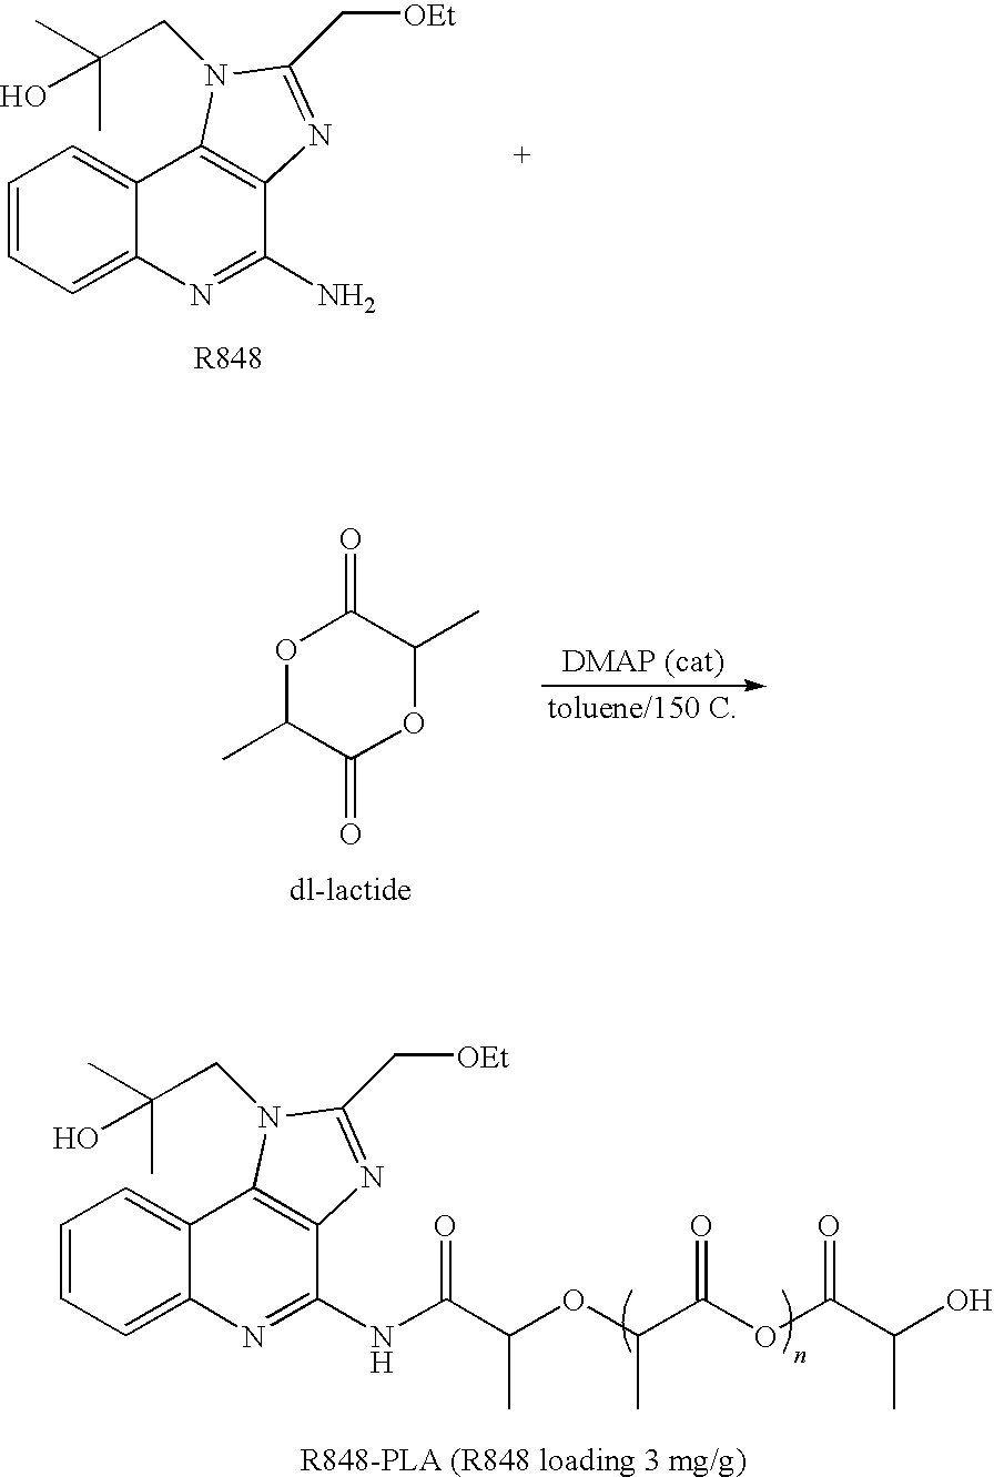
C1=CC=C2C(=C1)C1=C(C(N)=N2)N=C(C[OEt])N1CC(C)(C)O.C1(C)OC(=O)C(C)OC1=O.C1=CC=C2C(=C1)C1=C(C(NC(C(OC(C(OC(C(O)C)=O)=O)C)C)=O)=N2)N=C(C[OEt])N1CC(C)(C)O
